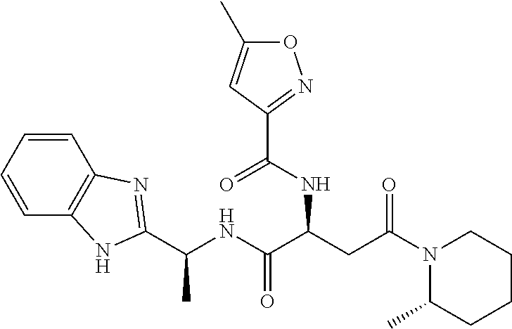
C1=CC2=C(C=C1)NC(C(NC(C(CC(N1C(C)CCCC1)=O)NC(C1=NOC(C)=C1)=O)=O)C)=N2
